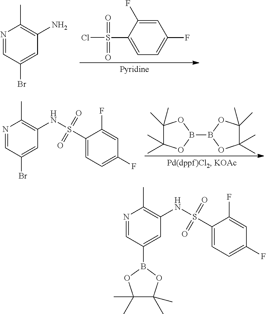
C1=C(F)C(S(Cl)(=O)=O)=CC=C1F.N1=CC(Br)=CC(N)=C1C.N1=CC(Br)=CC(NS(C2=CC=C(F)C=C2F)(=O)=O)=C1C.C1(C)(C)C(C)(C)OB(B2OC(C)(C)C(C)(C)O2)O1.N1=CC(B2OC(C)(C)C(C)(C)O2)=CC(NS(C2=CC=C(F)C=C2F)(=O)=O)=C1C
